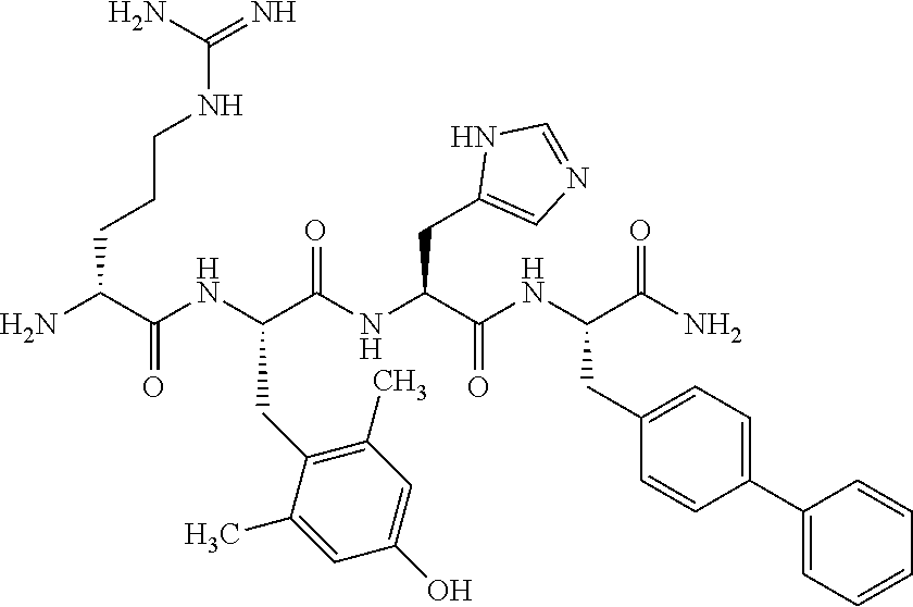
NC(C(NC(C(NC(C(NC(C(N)=O)CC1=CC=C(C2=CC=CC=C2)C=C1)=O)CC1=CN=CN1)=O)CC1=C(C)C=C(O)C=C1C)=O)CCCNC(=N)N
